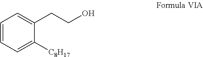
C1=CC=C([C8H17])C(CCO)=C1
